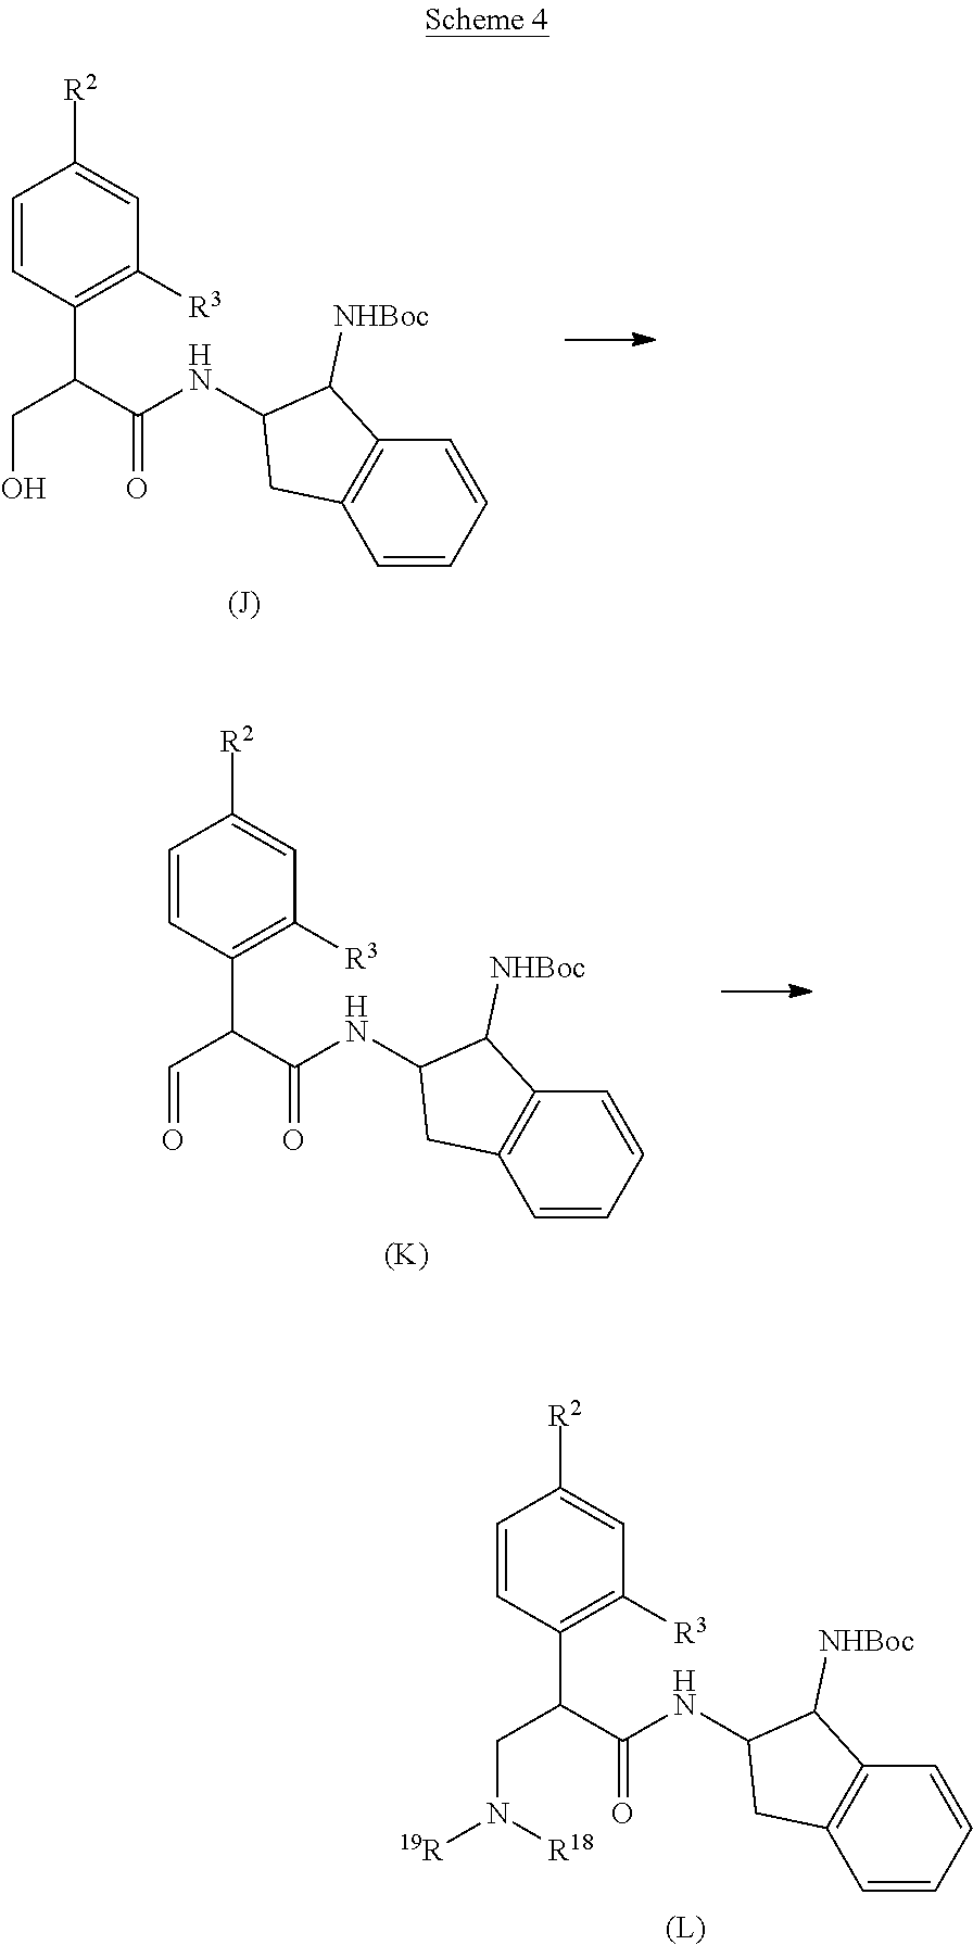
C1=CC(C(CO)C(NC2CC3=C(C2[NHBoc])C=CC=C3)=O)=C([R3])C=C1[R2].[(J)].C1=CC(C(C=O)C(NC2CC3=C(C2[NHBoc])C=CC=C3)=O)=C([R3])C=C1[R2].[(K)].C1=CC(C(CN([19R])[R18])C(NC2CC3=C(C2[NHBoc])C=CC=C3)=O)=C([R3])C=C1[R2].[(L)]
